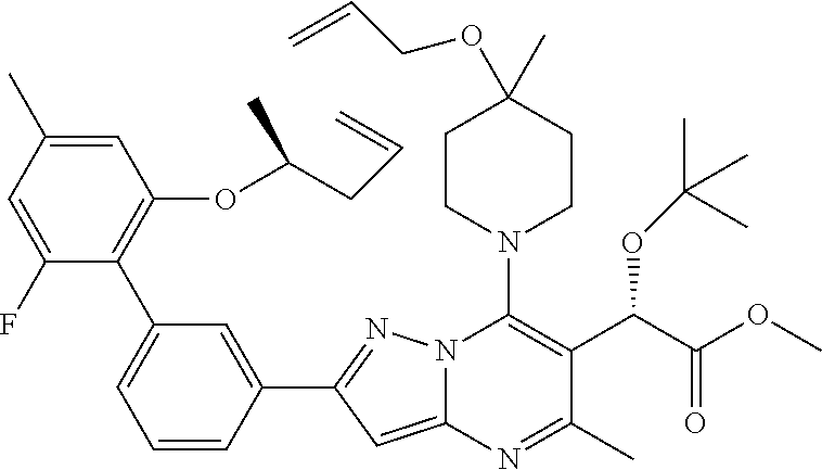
C1=C(C)C=C(F)C(C2=CC=CC(C3=NN4C(=C3)N=C(C)C(C(C(=O)OC)OC(C)(C)C)=C4N3CCC(C)(OCC=C)CC3)=C2)=C1OC(CC=C)C
